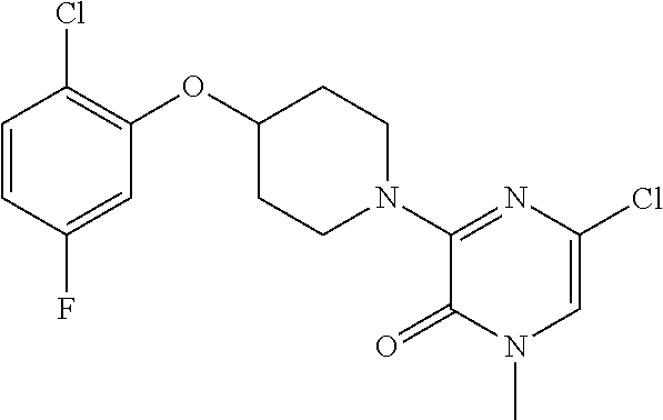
C1=CC(F)=CC(OC2CCN(C3=NC(Cl)=CN(C)C3=O)CC2)=C1Cl
